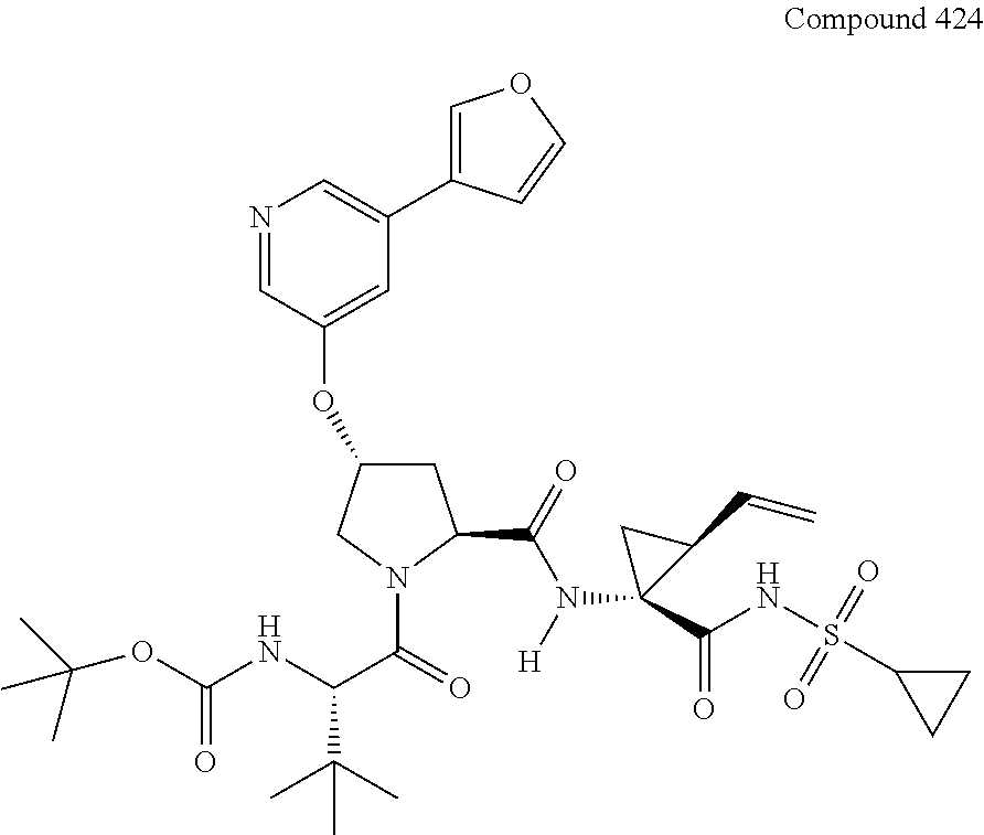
C1(OC2=CC(C3=COC=C3)=CN=C2)CC(C(=O)N(C2(C(NS(C3CC3)(=O)=O)=O)CC2C=C)[H])N(C(=O)C(NC(=O)OC(C)(C)C)C(C)(C)C)C1
